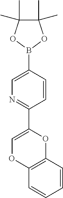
C1(C2=NC=C(B3OC(C)(C)C(C)(C)O3)C=C2)=COC2=C(O1)C=CC=C2
